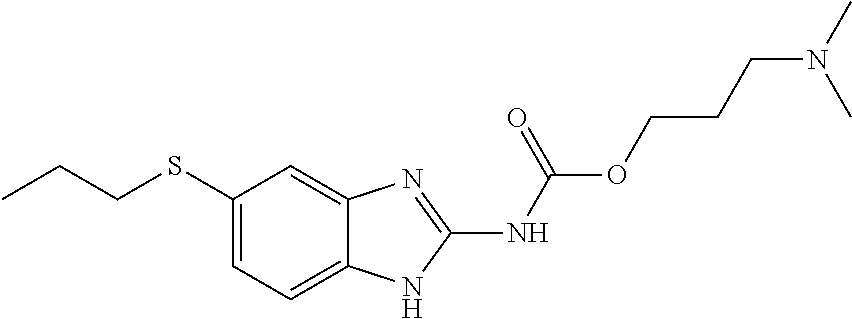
CCCSC1=CC=C2C(=C1)N=C(NC(=O)OCCCN(C)C)N2
